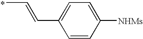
CC=CC1=CC=C([NHMs])C=C1
